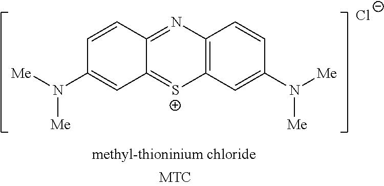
C12=C(C=C(N([Me])[Me])C=C1)[S+]=C1C(=N2)C=CC(N([Me])[Me])=C1.[Cl-]
